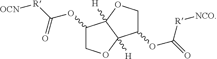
C1(OC([R][OCN])=O)COC2([H])C1([H])OCC2OC(=O)[R][NCO]
